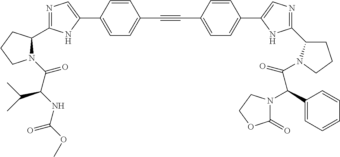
N1=C(C2N(C(C(NC(OC)=O)C(C)C)=O)CCC2)NC(C2=CC=C(C#CC3=CC=C(C4=CN=C(C5CCCN5C(=O)C(C5=CC=CC=C5)N5C(=O)OCC5)N4)C=C3)C=C2)=C1
